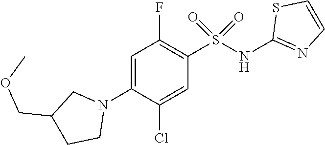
C1=C(N2CC(COC)CC2)C(Cl)=CC(S(NC2=NC=CS2)(=O)=O)=C1F
